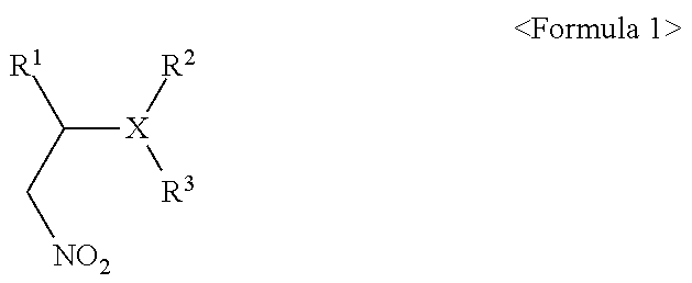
C([X]([R2])[R3])(C[NO2])[R1]
